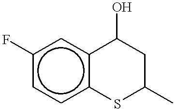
c1(F)ccc2c(c1)C(O)CC(C)S2
